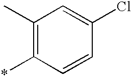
C1=C(Cl)C=CC(*)=C1C
